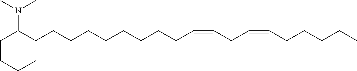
C(C(CCCCCCCCCC=CCC=CCCCCC)N(C)C)CCC
